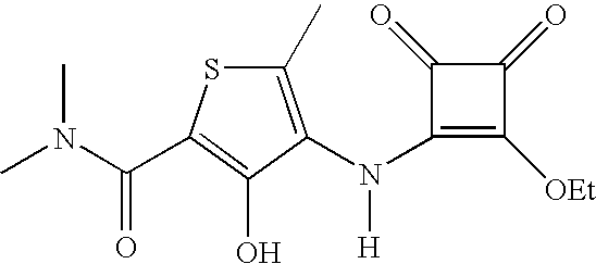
C1(N([H])C2=C(C)SC(C(=O)N(C)C)=C2O)=C([OEt])C(=O)C1=O
